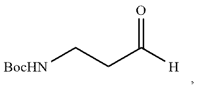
[BocHN]CCC([H])=O
